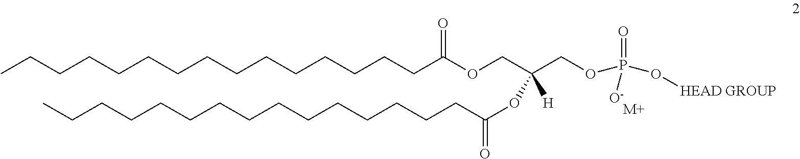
CCCCCCCCCCCCCCCC(OCC(COP(O[HEAD GROUP])(=O)[O-])(OC(CCCCCCCCCCCCCCC)=O)[H])=O.[M+]
